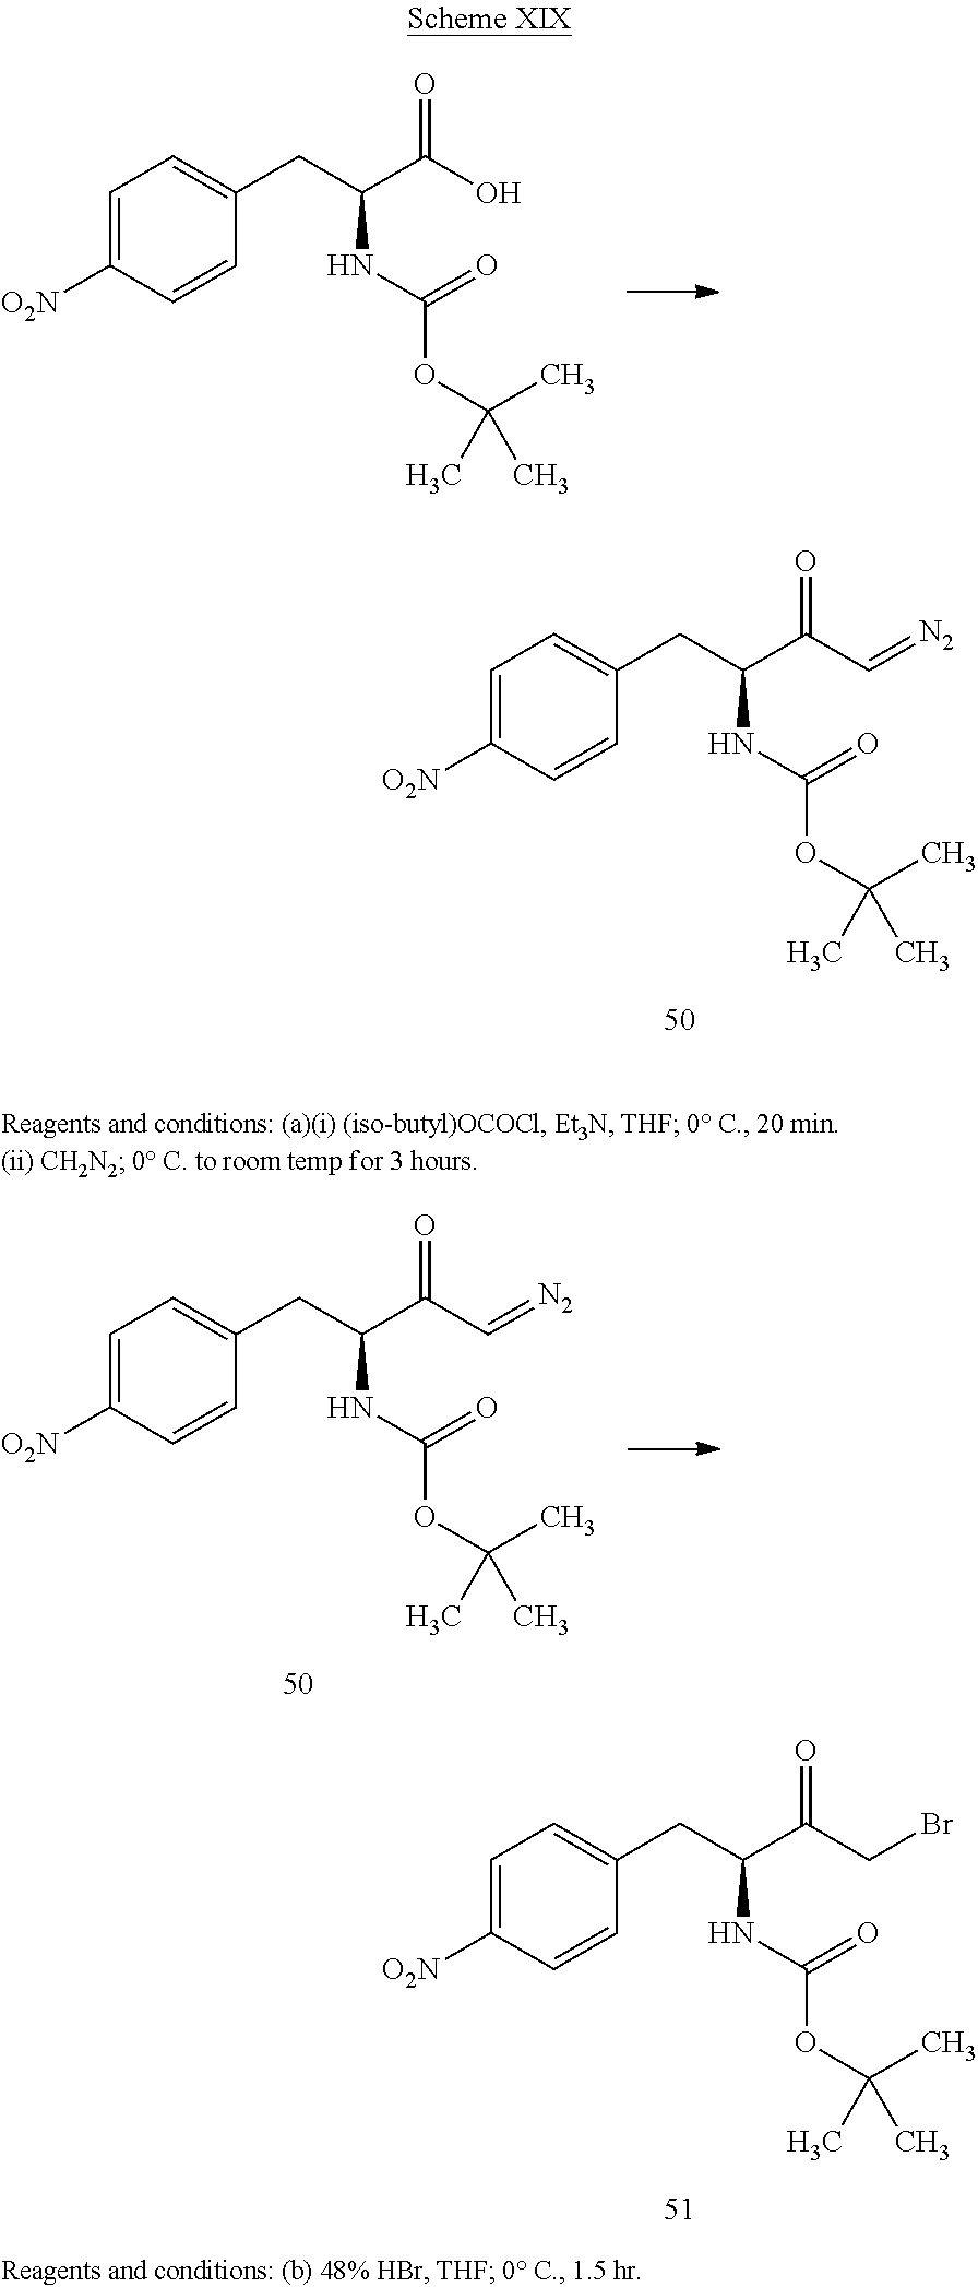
[O2N]C1=CC=C(CC(C(O)=O)NC(OC(C)(C)C)=O)C=C1.[O2N]C1=CC=C(CC(C(C=[N2])=O)NC(OC(C)(C)C)=O)C=C1.[O2N]C1=CC=C(CC(C(C=[N2])=O)NC(OC(C)(C)C)=O)C=C1.[O2N]C1=CC=C(CC(C(CBr)=O)NC(OC(C)(C)C)=O)C=C1
